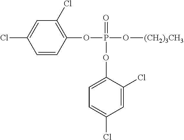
C1=CC(OP(=O)(OC2=CC=C(Cl)C=C2Cl)O[(CH2)3CH3])=C(Cl)C=C1Cl
